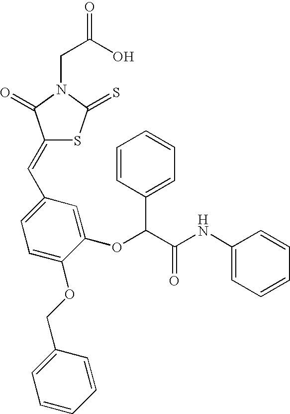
C(C(O)=O)N1C(=O)C(=CC2=CC=C(OCC3=CC=CC=C3)C(OC(C(NC3=CC=CC=C3)=O)C3=CC=CC=C3)=C2)SC1=S
